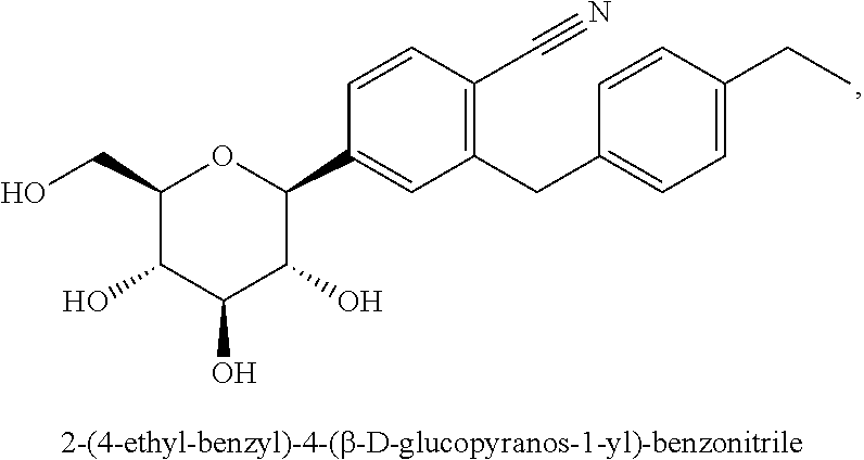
C1(CO)C(O)C(O)C(O)C(C2=CC(CC3=CC=C(CC)C=C3)=C(C#N)C=C2)O1
